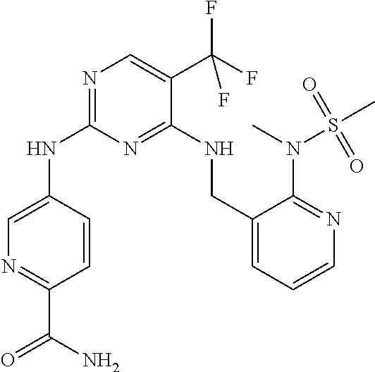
C1=CC(NC2=NC=C(C(F)(F)F)C(NCC3=CC=CN=C3N(S(C)(=O)=O)C)=N2)=CN=C1C(=O)N
